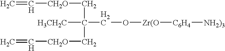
C=C[CH2O]CC([H3CH2C])(C[CH2O]C=C)CO[Zr(O][C6H4][NH2)3]
